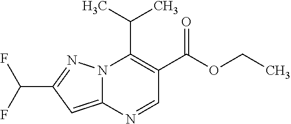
N12C(=CC(C(F)F)=N1)N=CC(C(OCC)=O)=C2C(C)C
